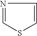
N1=CSC=C1
